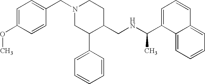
N1(CC2=CC=C(OC)C=C2)CC(C2=CC=CC=C2)C(CNC(C2=CC=CC3=CC=CC=C23)C)CC1
